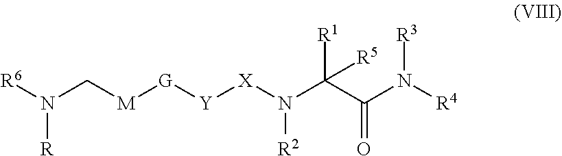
N([X][Y][G][M]CN([R6])[R])([R2])C(C(N([R3])[R4])=O)([R1])[R5]
